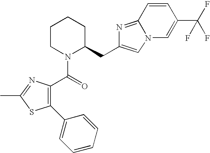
C1CN(C(=O)C2=C(C3=CC=CC=C3)SC(C)=N2)C(CC2=CN3C=C(C(F)(F)F)C=CC3=N2)CC1
